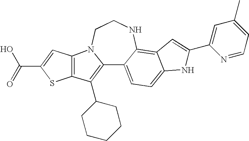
C12=C(C3CCCCC3)C3=C(N1CCNC1=C4C(=CC=C21)NC(C1=CC(C)=CC=N1)=C4)C=C(C(O)=O)S3
